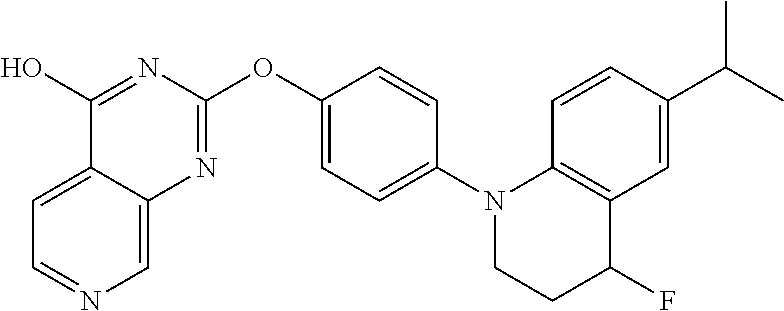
C1=C2C(=CN=C1)N=C(OC1=CC=C(N3CCC(F)C4=C3C=CC(C(C)C)=C4)C=C1)N=C2O
